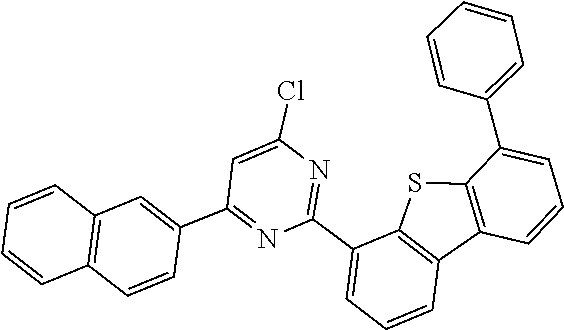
C1(C2=NC(Cl)=CC(C3=CC4=C(C=C3)C=CC=C4)=N2)=CC=CC2=C1SC1=C2C=CC=C1C1=CC=CC=C1
